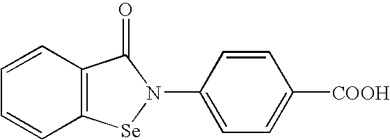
C1=CC2=C(C=C1)[Se]N(C1=CC=C([COOH])C=C1)C2=O
